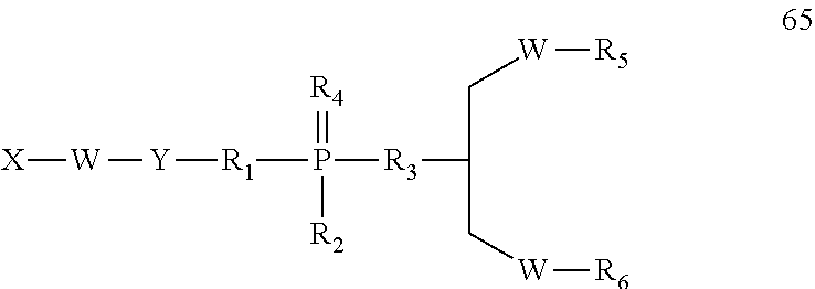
[R1](P(=[R4])([R2])[R3]C(C[W][R6])C[W][R5])[Y][W][X]
